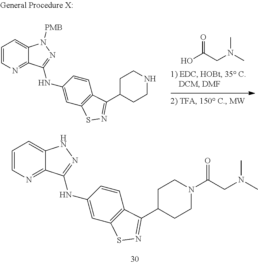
C1=CN=C2C(=C1)N([PMB])N=C2NC1=CC2=C(C=C1)C(C1CCNCC1)=NS2.OC(CN(C)C)=O.C1=CN=C2C(=C1)NN=C2NC1=CC2=C(C=C1)C(C1CCN(C(CN(C)C)=O)CC1)=NS2
